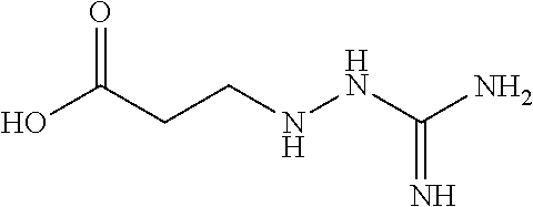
C(NNC(N)=N)CC(O)=O
